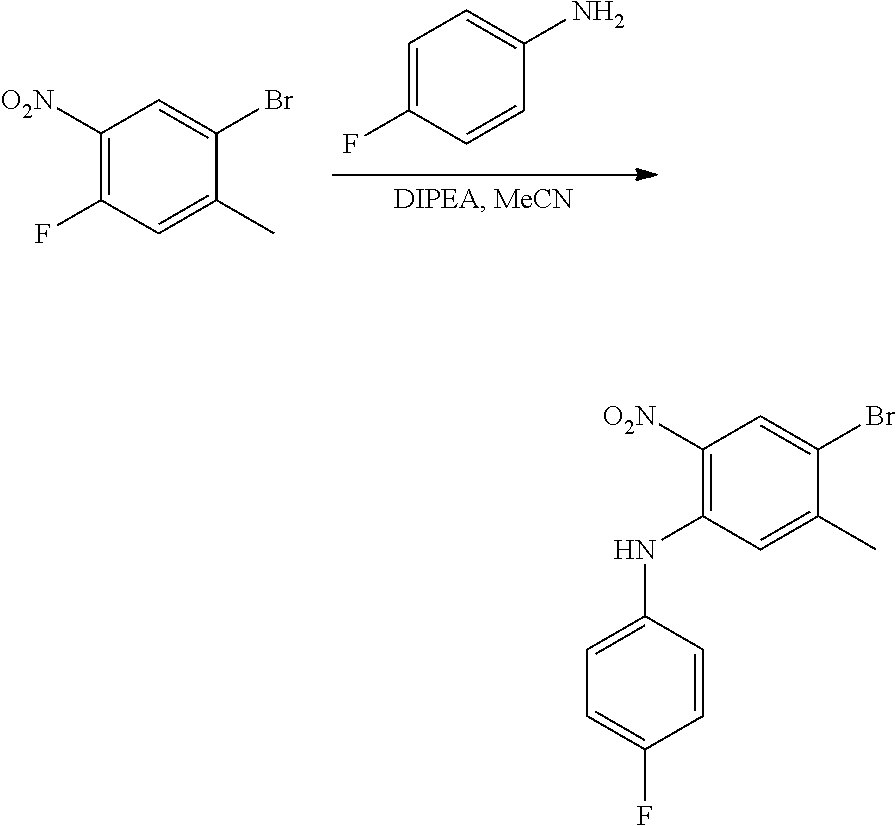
C1=C(F)C=CC(N)=C1.C1([O2N])=C(F)C=C(C)C(Br)=C1.C1([O2N])=C(NC2=CC=C(F)C=C2)C=C(C)C(Br)=C1
